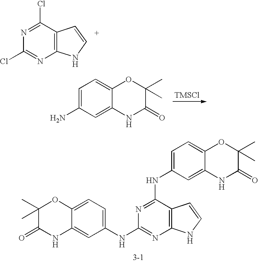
C12=C(C(Cl)=NC(Cl)=N1)C=CN2.[TMSCl].C1=C(N)C=C2C(=C1)OC(C)(C)C(=O)N2.C1=C(NC2=NC(NC3=CC=C4C(=C3)NC(=O)C(C)(C)O4)=NC3=C2C=CN3)C=C2C(=C1)OC(C)(C)C(=O)N2
